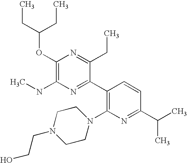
C(OC1=C(NC)N=C(C2=C(N3CCN(CCO)CC3)N=C(C(C)C)C=C2)C(CC)=N1)(CC)CC
